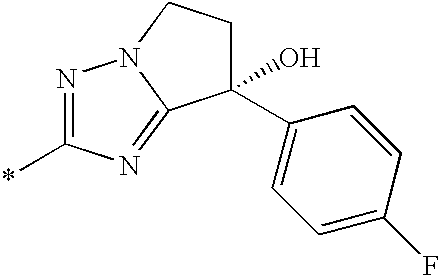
C1(O)(C2=CC=C(F)C=C2)CCN2C1=NC(*)=N2
